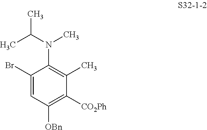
C1(Br)=CC([OBn])=C([CO2Ph])C(C)=C1N(C(C)C)C
